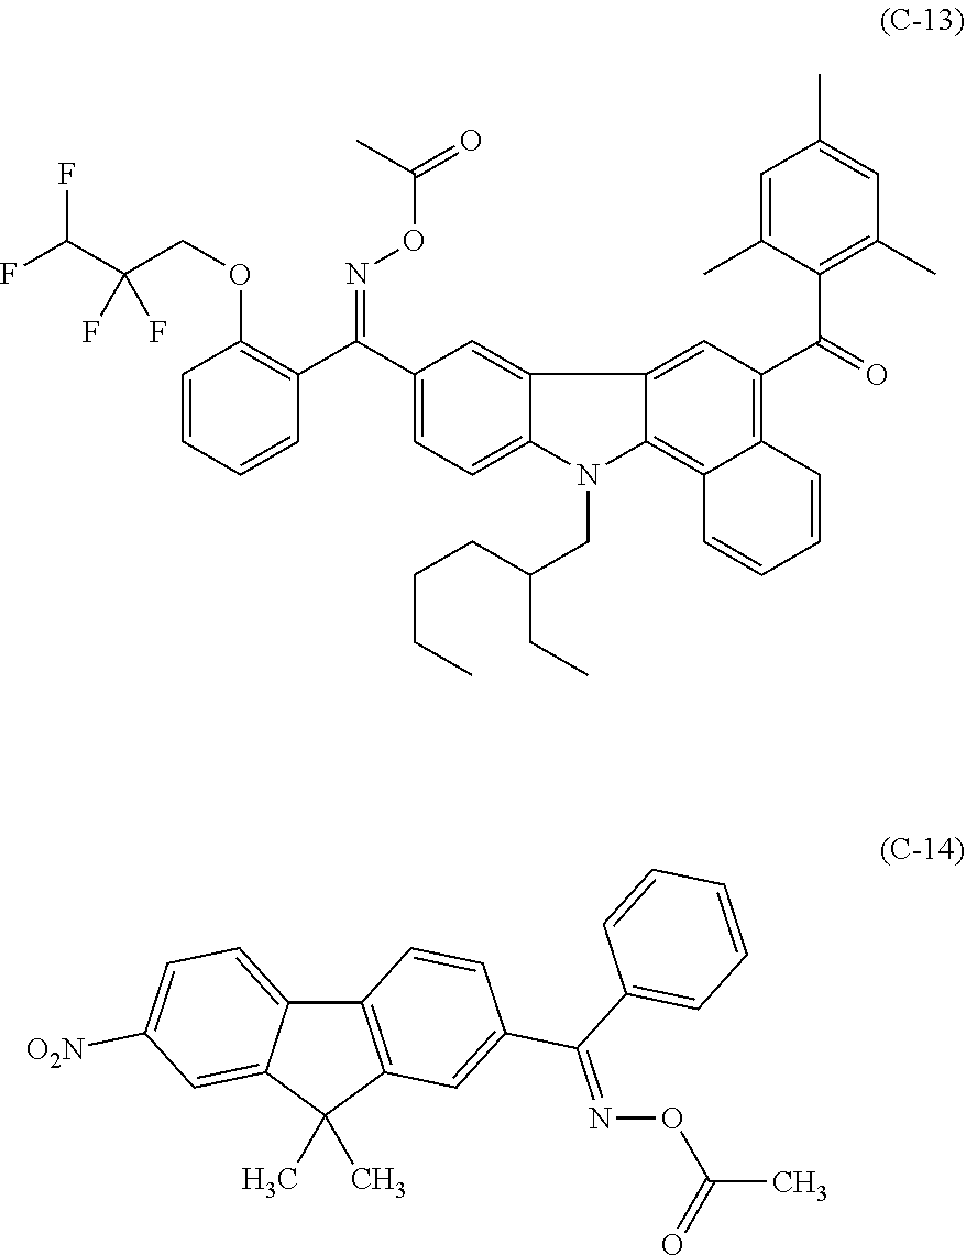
FC(C(COC1=C(C(C2=CC=C3C(=C2)C2=CC(C(=O)C4=C(C)C=C(C)C=C4C)=C4C(=C2N3CC(CC)CCCC)C=CC=C4)=NOC(=O)C)C=CC=C1)(F)F)F.C12=C(C(C)(C)C3=CC([O2N])=CC=C13)C=C(C(C1=CC=CC=C1)=NOC(=O)C)C=C2
